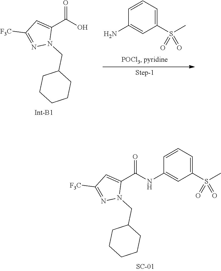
C1CCCCC1CN1N=C([F3C])C=C1C(NC1=CC(S(=O)(=O)C)=CC=C1)=O.N1=C([F3C])C=C(C(=O)O)N1CC1CCCCC1.O=S(C1=CC=CC(N)=C1)(=O)C
